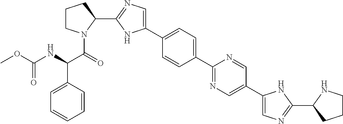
C1(C2=CN=C(C3N(C(=O)C(NC(OC)=O)C4=CC=CC=C4)CCC3)N2)=CC=C(C2=NC=C(C3=CN=C(C4NCCC4)N3)C=N2)C=C1
